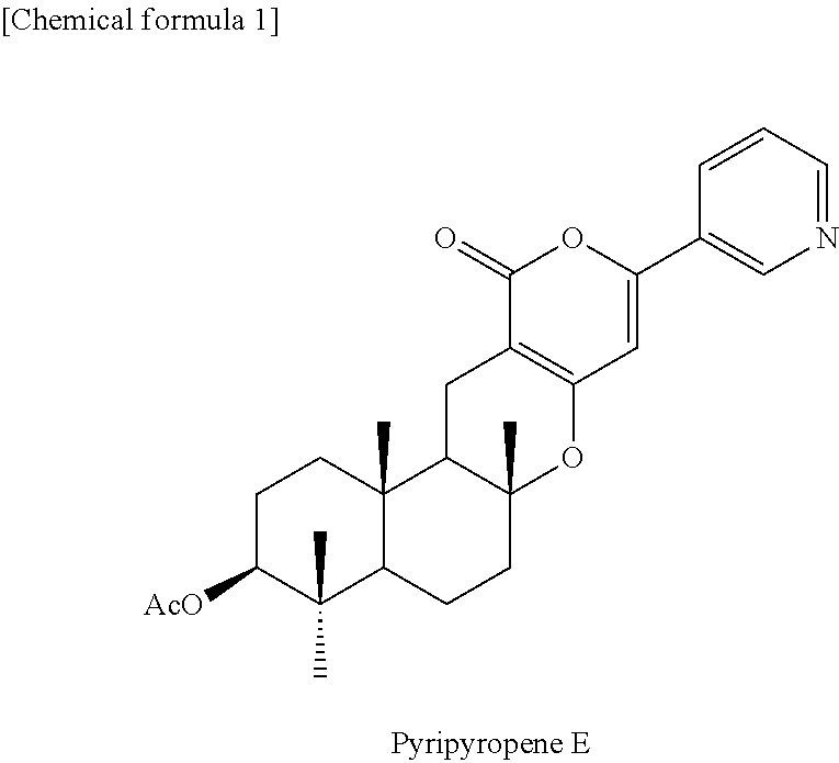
C1C([AcO])C(C)(C)C2C(C)(C1)C1C(C)(CC2)OC2=C(C1)C(=O)OC(C1=CN=CC=C1)=C2
